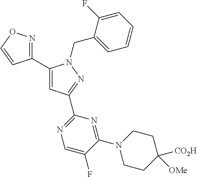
C1(C2=CC(C3=NC=C(F)C(N4CCC([OMe])([CO2H])CC4)=N3)=NN2CC2=CC=CC=C2F)=NOC=C1
